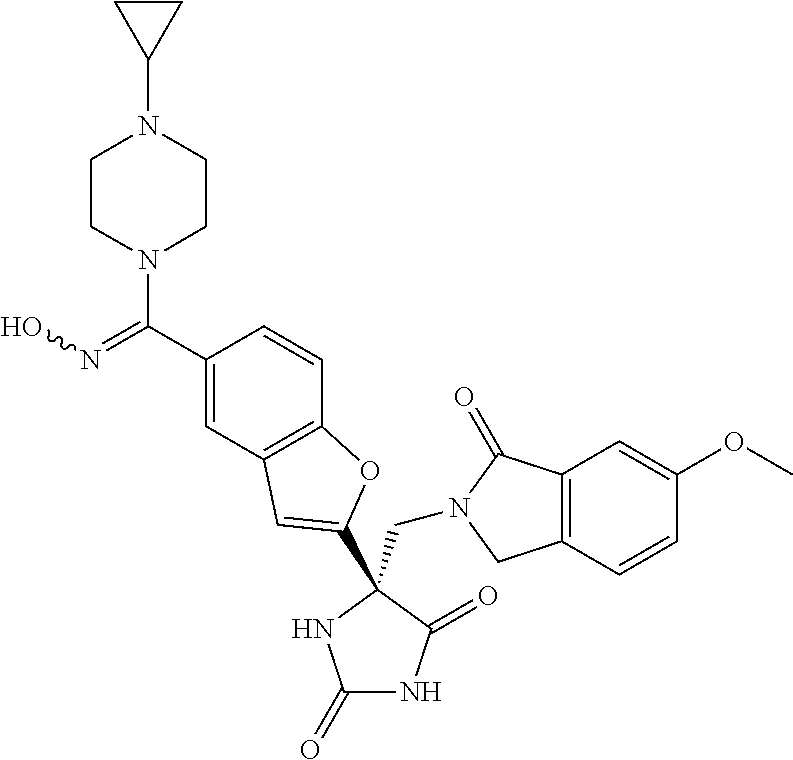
C(N1CC2=C(C1=O)C=C(OC)C=C2)C1(C2=CC3=C(C=CC(C(=NO)N4CCN(C5CC5)CC4)=C3)O2)C(=O)NC(=O)N1
